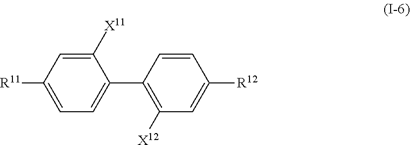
C1([X11])=CC([R11])=CC=C1C1=C([X12])C=C([R12])C=C1
